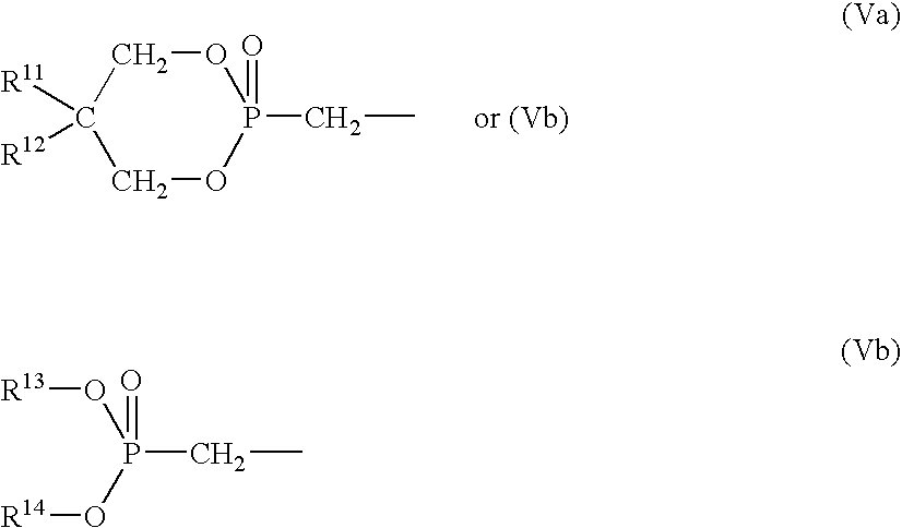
P(CC)(O[R13])(O[R14])=O.O1CC([R11])([R12])COP1(CC)=O
